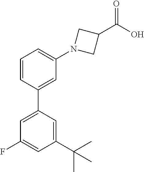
C1=CC(C2=CC(F)=CC(C(C)(C)C)=C2)=CC(N2CC(C(O)=O)C2)=C1
